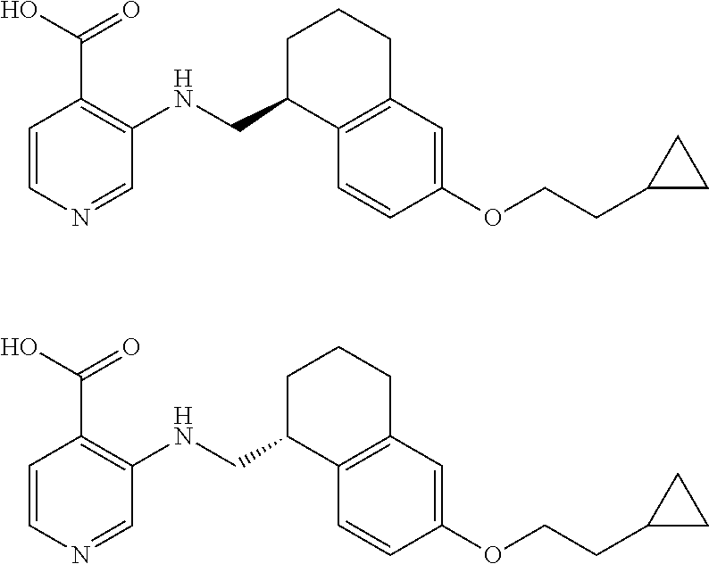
C1=CN=CC(NCC2C3=C(CCC2)C=C(OCCC2CC2)C=C3)=C1C(O)=O.C1=CN=CC(NCC2C3=C(CCC2)C=C(OCCC2CC2)C=C3)=C1C(O)=O
